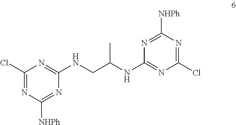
C1(Cl)=NC([NHPh])=NC(NCC(NC2=NC(Cl)=NC([NHPh])=N2)C)=N1
